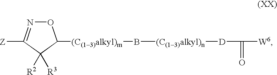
O1N=C([Z])C([R2])([R3])C1[(C(13)alkyl)m]B[(C(13)alkyl)n][D]C(=O)[W6]
